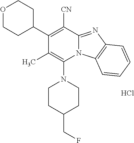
Cl.C1(C2CCOCC2)=C([CN])C2=NC3=C(N2C(N2CCC(CF)CC2)=C1C)C=CC=C3
